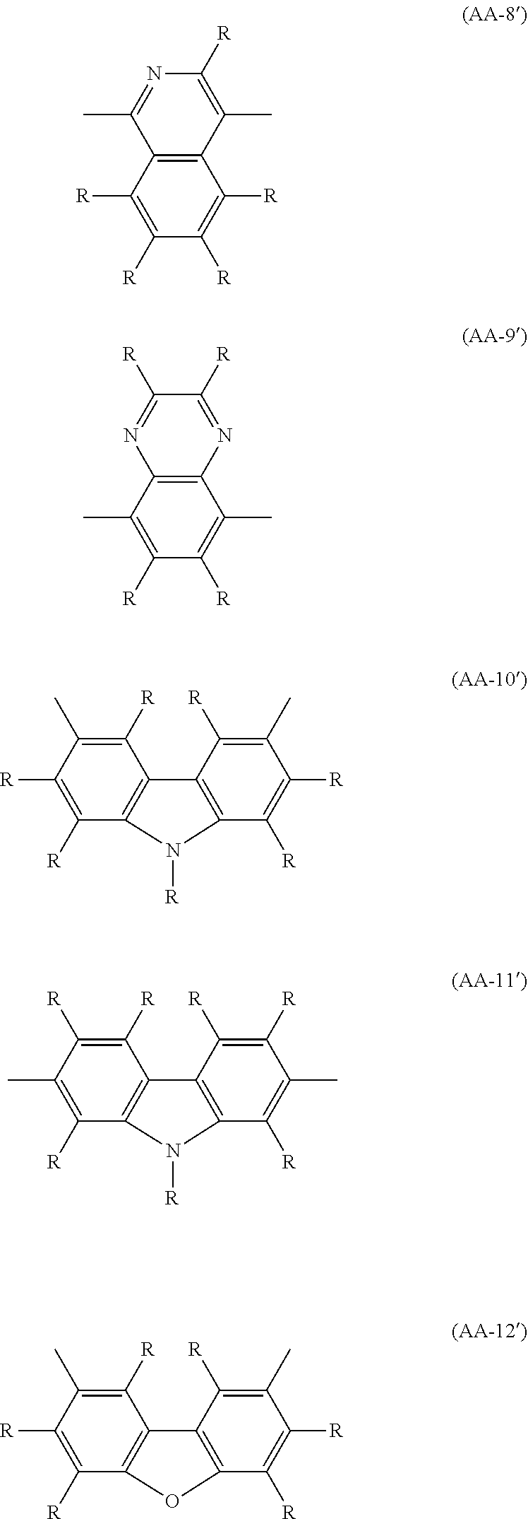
C1([R])=C([R])C([R])=C([R])C2=C1C(C)=NC([R])=C2C.C1(C)=C([R])C([R])=C(C)C2=C1N=C([R])C([R])=N2.C1([R])=C([R])C2=C(C([R])=C1C)C1=C(C([R])=C([R])C(C)=C1[R])N2[R].C1(C)=C([R])C2=C(C([R])=C1[R])C1=C(C([R])=C(C)C([R])=C1[R])N2[R].C1([R])=C([R])C2=C(C([R])=C1C)C1=C(C([R])=C([R])C(C)=C1[R])O2
